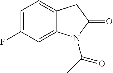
C1=C(F)C=C2C(=C1)CC(=O)N2C(C)=O
